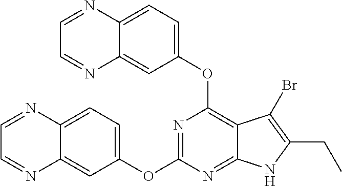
C12=CC=C(OC3=NC(OC4=CC=C5C(=C4)N=CC=N5)=C4C(=N3)NC(CC)=C4Br)C=C1N=CC=N2
